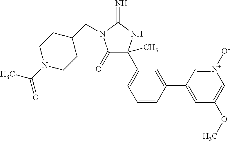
C1(=O)C(C)(C2=CC=CC(C3=CC(OC)=C[N+]([O-])=C3)=C2)NC(=N)N1CC1CCN(C(=O)C)CC1
